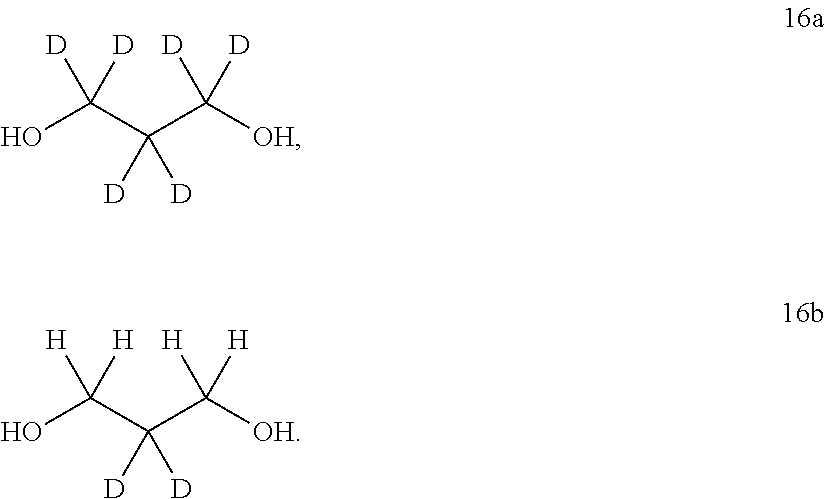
OC(C(C([OH])([H])[H])([D])[D])([H])[H].OC(C(C([OH])([D])[D])([D])[D])([D])[D]
